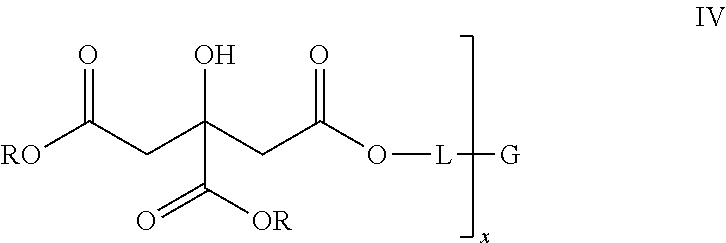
[RO]C(=O)CC(O)(CC(=O)O[L][G])C(=O)[OR]
